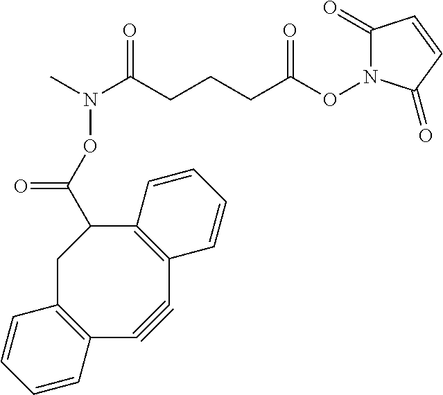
C1(=O)N(OC(CCCC(N(C)OC(=O)C2C3=C(C#CC4=C(C2)C=CC=C4)C=CC=C3)=O)=O)C(=O)C=C1
